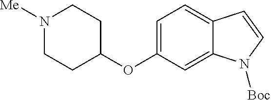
C1=C(OC2CCN([Me])CC2)C=C2C(=C1)C=CN2[Boc]
